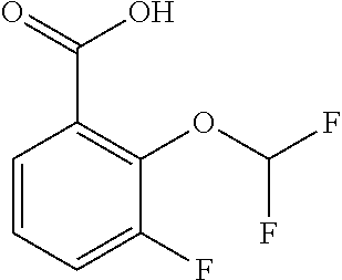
C1=CC=C(F)C(OC(F)F)=C1C(=O)O
